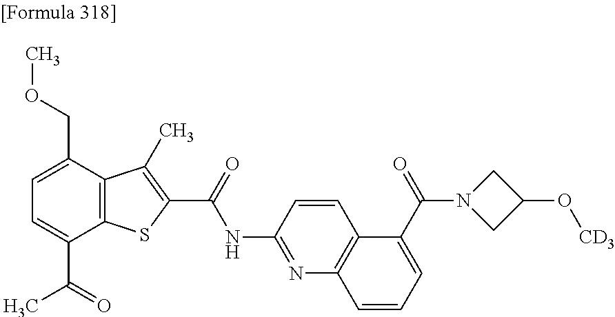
C1=C(C(=O)C)C2=C(C(COC)=C1)C(C)=C(C(=O)NC1=NC3=C(C=C1)C(C(N1CC(O[CD3])C1)=O)=CC=C3)S2
